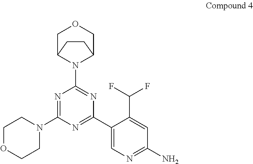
N1=C(N2CCOCC2)N=C(C2=CN=C(N)C=C2C(F)F)N=C1N1C2COCC1CC2
